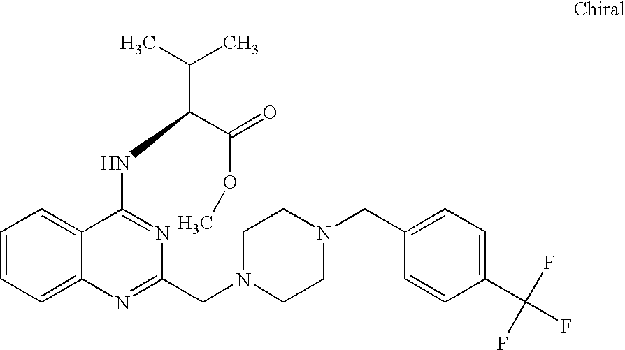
C1=CC=C2C(=C1)C(NC(C(C)C)C(=O)OC)=NC(CN1CCN(CC3=CC=C(C(F)(F)F)C=C3)CC1)=N2
